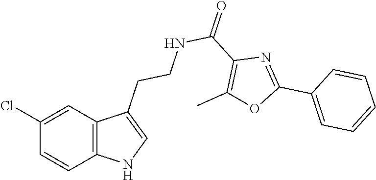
C1(Cl)=CC2=C(C=C1)NC=C2CCNC(=O)C1=C(C)OC(C2=CC=CC=C2)=N1
